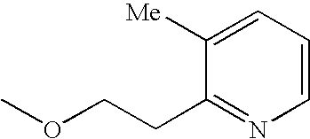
COCCC1=NC=CC=C1[Me]
